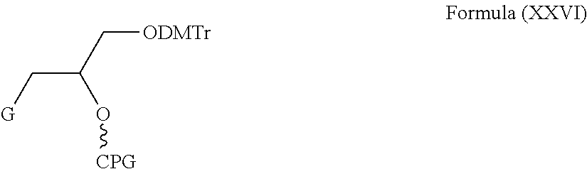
C([ODMTr])C(C[G])O[CPG]
